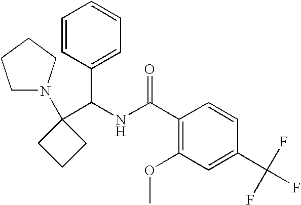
C1(C(NC(C2=C(OC)C=C(C(F)(F)F)C=C2)=O)C2=CC=CC=C2)(N2CCCC2)CCC1
